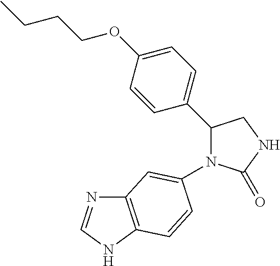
C12=C(NC=N1)C=CC(N1C(=O)NCC1C1=CC=C(OCCCC)C=C1)=C2
